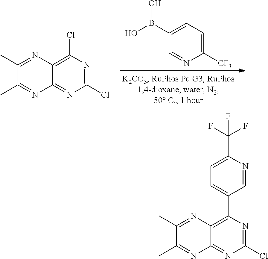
C1(B(O)O)=CC=C([CF3])N=C1.C1(C)=NC2=C(Cl)N=C(Cl)N=C2N=C1C.C1(C)=NC2=C(C3=CC=C(C(F)(F)F)N=C3)N=C(Cl)N=C2N=C1C
